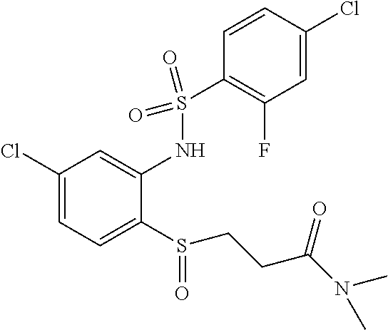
C1(Cl)=CC=C(S(CCC(=O)N(C)C)=O)C(NS(C2=C(F)C=C(Cl)C=C2)(=O)=O)=C1
